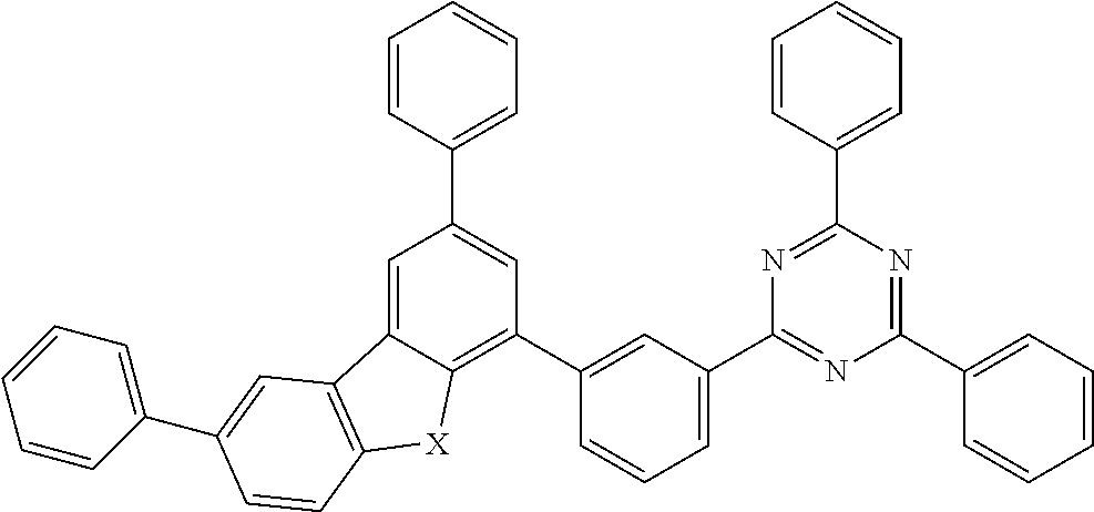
C1=C(C2=NC(C3=CC=CC(C4=C5C(=CC(C6=CC=CC=C6)=C4)C4=C([X]5)C=CC(C5=CC=CC=C5)=C4)=C3)=NC(C3=CC=CC=C3)=N2)C=CC=C1
